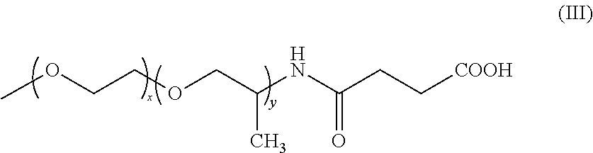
COCCOCC(C)NC(CC[COOH])=O
